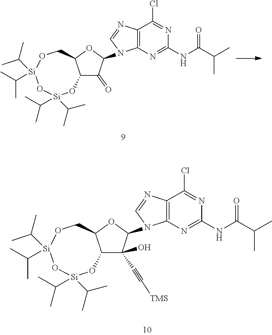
C12C(=O)C(N3C4=C(C(Cl)=NC(NC(C(C)C)=O)=N4)N=C3)OC1CO[Si](C(C)C)(C(C)C)O[Si](C(C)C)(C(C)C)O2.C12C(C#C[TMS])(O)C(N3C4=C(C(Cl)=NC(NC(C(C)C)=O)=N4)N=C3)OC1CO[Si](C(C)C)(C(C)C)O[Si](C(C)C)(C(C)C)O2
